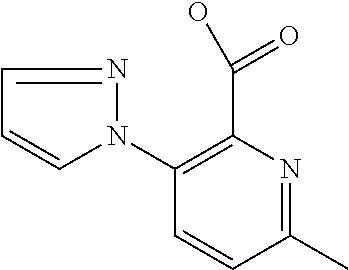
C1(N2C=CC=N2)=C(C(=O)O)N=C(C)C=C1
